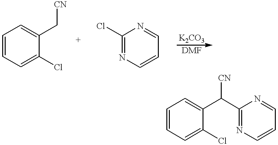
C1=CC=C(Cl)C(C[CN])=C1.C1(Cl)=NC=CC=N1.C1=CC=C(Cl)C(C(C2=NC=CC=N2)[CN])=C1
